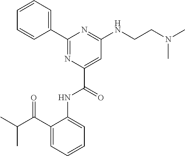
C1=CC=CC(C2=NC(C(=O)NC3=CC=CC=C3C(=O)C(C)C)=CC(NCCN(C)C)=N2)=C1
